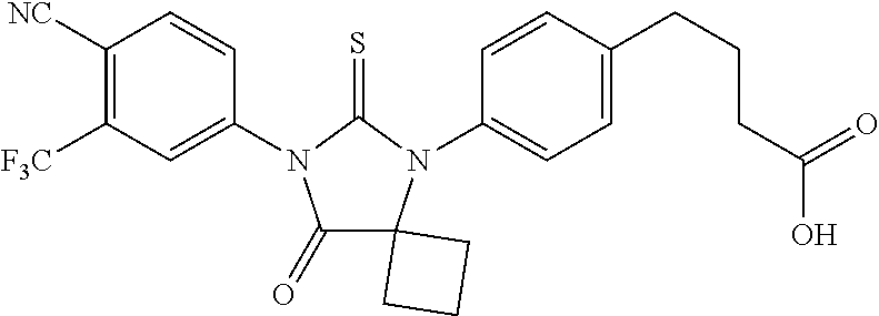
C1(=O)C2(N(C3=CC=C(CCCC(O)=O)C=C3)C(=S)N1C1=CC([F3C])=C([NC])C=C1)CCC2
